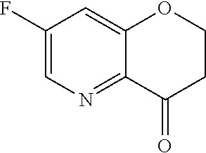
C1(F)=CN=C2C(=C1)OCCC2=O
